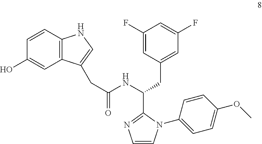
C12=C(C(CC(NC(C3=NC=CN3C3=CC=C(OC)C=C3)CC3=CC(F)=CC(F)=C3)=O)=CN1)C=C(O)C=C2
